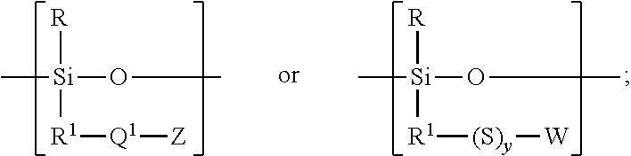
[R][Si]([R1][Q1][Z])(OC)C.[R][Si]([R1][(S)y][W])(OC)C
